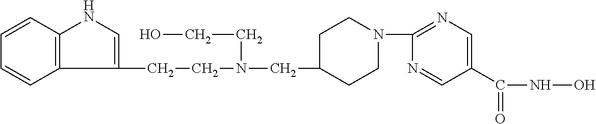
C12=C(C=CC=C1)NC=C2CCN(CC1CCN(C2=NC=C(C(NO)=O)C=N2)CC1)CCO
